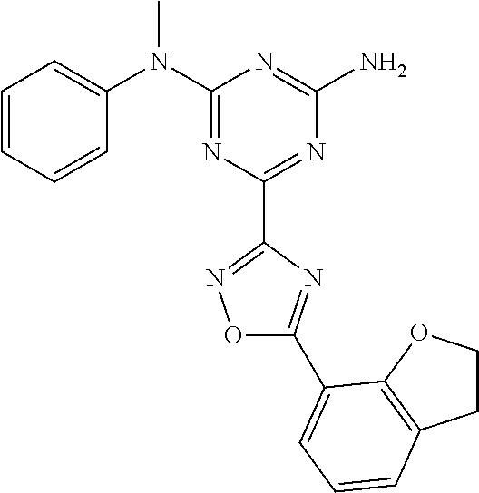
C1=CC=CC(N(C2=NC(C3=NOC(C4=CC=CC5=C4OCC5)=N3)=NC(N)=N2)C)=C1
